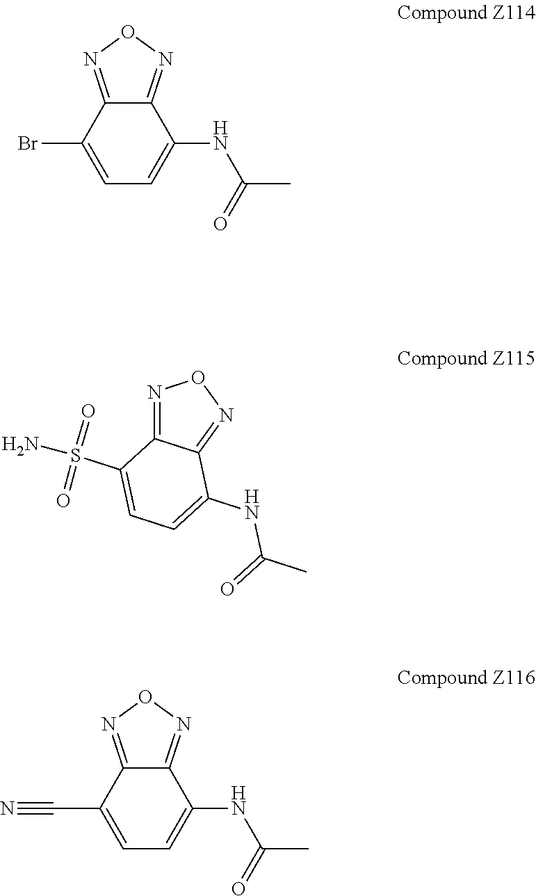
C12=NON=C1C(NC(C)=O)=CC=C2Br.C12=NON=C1C(NC(C)=O)=CC=C2S(N)(=O)=O.C12=NON=C1C(NC(C)=O)=CC=C2C#N
